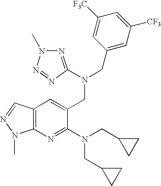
N1=C(N(CC2=CC3=C(N=C2N(CC2CC2)CC2CC2)N(C)N=C3)CC2=CC([CF3])=CC([F3C])=C2)N=NN1C
